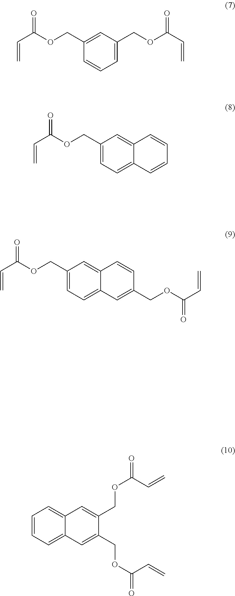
C1=CC=C2C(=C1)C=C(COC(C=C)=O)C(COC(C=C)=O)=C2.C=CC(OCC1=CC=C2C(=C1)C=CC(COC(C=C)=O)=C2)=O.C=CC(OCC1=CC=C2C(=C1)C=CC=C2)=O.C=CC(OCC1=CC(COC(C=C)=O)=CC=C1)=O
